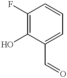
C1(F)=C(O)C(C=O)=CC=C1
